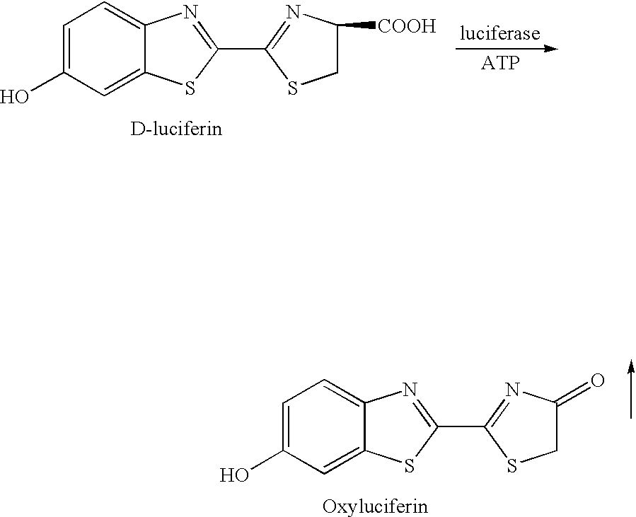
C1=C(O)C=C2C(=C1)N=C(C1=NC([COOH])CS1)S2.C1=C(O)C=C2C(=C1)N=C(C1=NC(=O)CS1)S2
